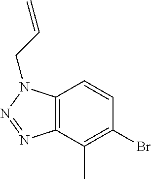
C12=C(C(C)=C(Br)C=C1)N=NN2CC=C
